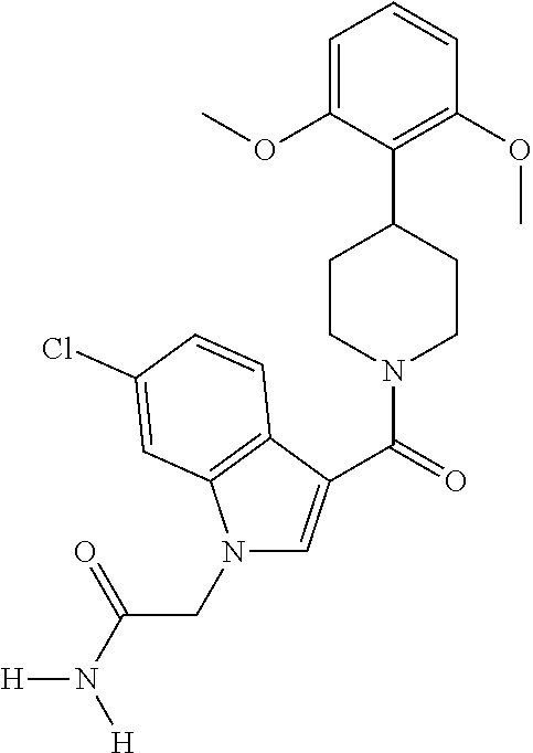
C(=O)(N1CCC(C2=C(OC)C=CC=C2OC)CC1)C1=CN(CC(N([H])[H])=O)C2=C1C=CC(Cl)=C2
